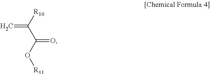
[R10]C(C(O[R11])=O)=C
